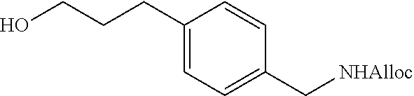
C1(CCCO)=CC=C(C[NHAlloc])C=C1
